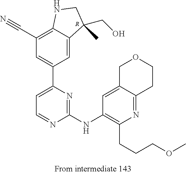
[R].C12=C(C#N)C=C(C3=CC=NC(NC4=C(CCCOC)N=C5C(=C4)COCC5)=N3)C=C1C(CO)(C)CN2
